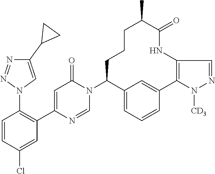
C1(N2C=NC(C3=C(N4C=C(C5CC5)N=N4)C=CC(Cl)=C3)=CC2=O)C2=CC=CC(=C2)C2=C(NC(=O)C(C)CCC1)C=NN2[CD3]
